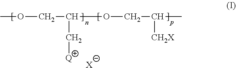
COCC(OCC(C)[CH2X])C[Q].[X]
